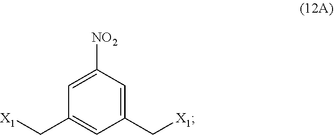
[NO2]C1=CC(C[X1])=CC(C[X1])=C1
